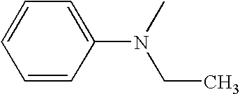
C1=CC(N(C)CC)=CC=C1
